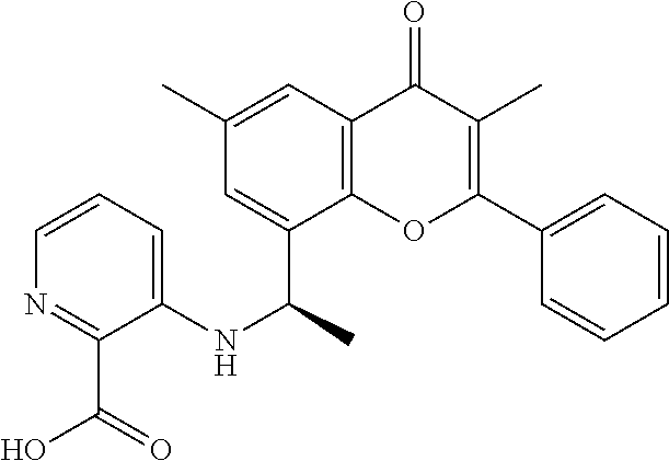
C12=C(C(C(NC3=CC=CN=C3C(O)=O)C)=CC(C)=C1)OC(C1=CC=CC=C1)=C(C)C2=O
